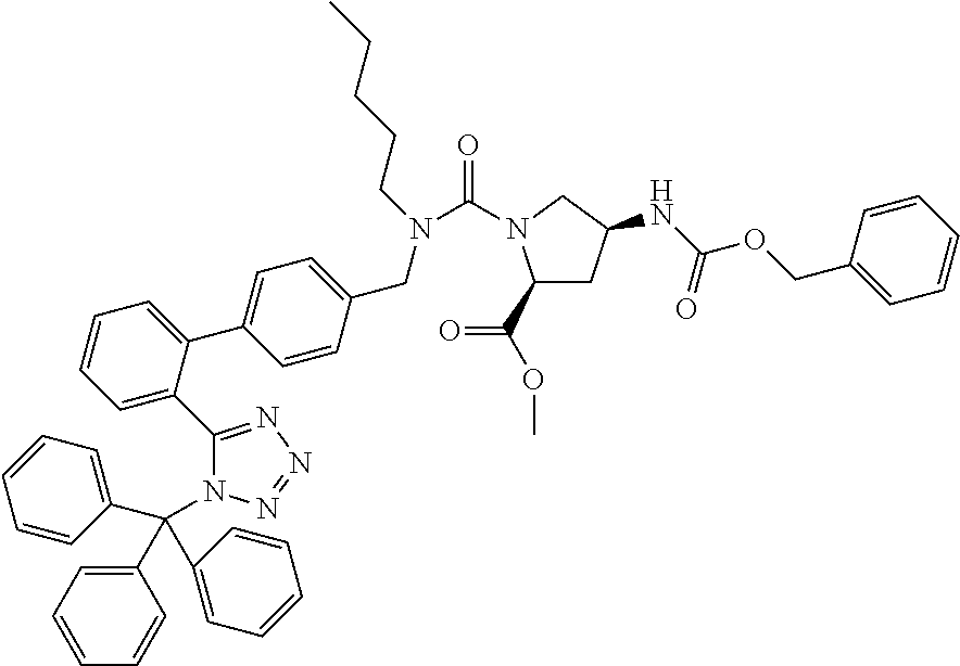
C1(C(OC)=O)CC(NC(OCC2=CC=CC=C2)=O)CN1C(N(CC1=CC=C(C2=CC=CC=C2C2=NN=NN2C(C2=CC=CC=C2)(C2=CC=CC=C2)C2=CC=CC=C2)C=C1)CCCCC)=O
